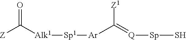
[Z]C([Alk1][Sp1][Ar]C([Z1])=[Q][Sp]S)=O
